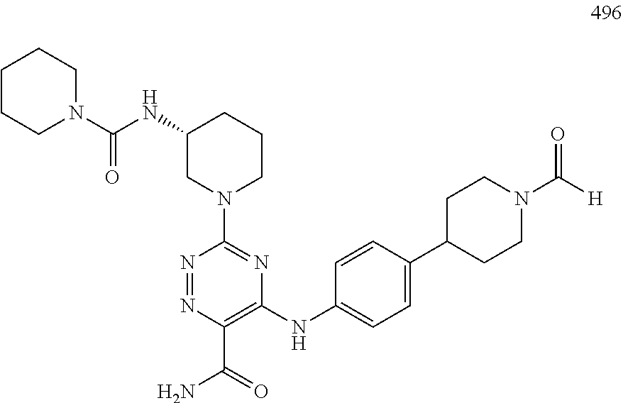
N1=NC(C(=O)N)=C(NC2=CC=C(C3CCN(C([H])=O)CC3)C=C2)N=C1N1CCCC(NC(N2CCCCC2)=O)C1
